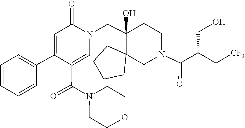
C1(C(N2CCOCC2)=O)=CN(CC2(O)C3(CN(C(=O)C(C[CF3])CO)CC2)CCCC3)C(=O)C=C1C1=CC=CC=C1
